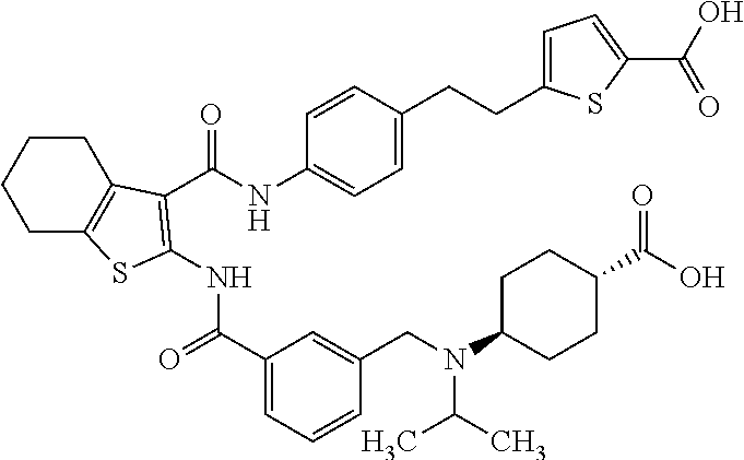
C1CC2=C(CC1)SC(NC(=O)C1=CC=CC(CN(C(C)C)C3CCC(C(O)=O)CC3)=C1)=C2C(NC1=CC=C(CCC2=CC=C(C(=O)O)S2)C=C1)=O
